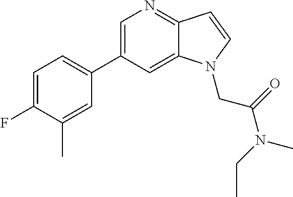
C1=C(C2=CC=C(F)C(C)=C2)C=C2C(=N1)C=CN2CC(N(CC)C)=O
